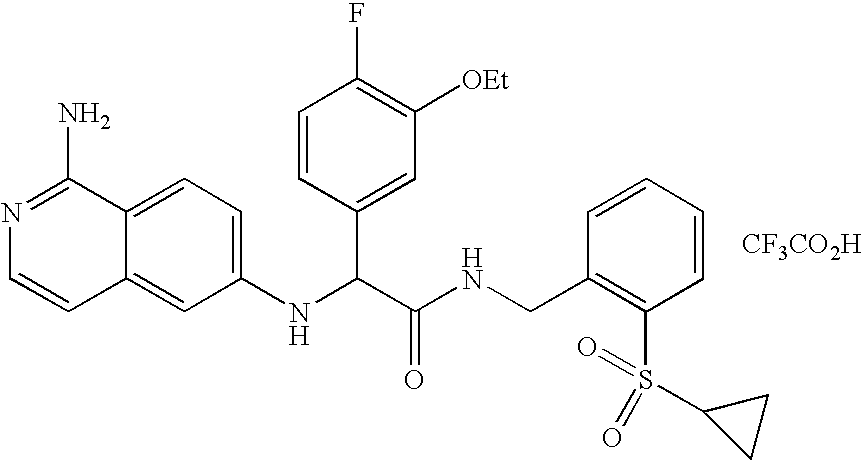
C1(NC(C(NCC2=C(S(C3CC3)(=O)=O)C=CC=C2)=O)C2=CC([OEt])=C(F)C=C2)=CC=C2C(=C1)C=CN=C2N.[CF3CO2H]
